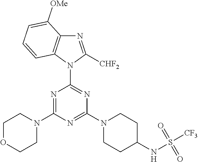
N1=C([CHF2])N(C2=NC(N3CCC(NS([CF3])(=O)=O)CC3)=NC(N3CCOCC3)=N2)C2=C1C([OMe])=CC=C2
